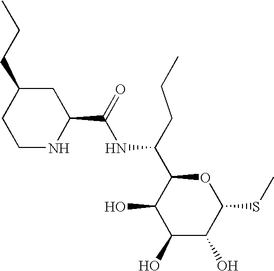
C(NC(C1C(O)C(O)C(O)C(SC)O1)CCC)(=O)C1NCCC(CCC)C1
